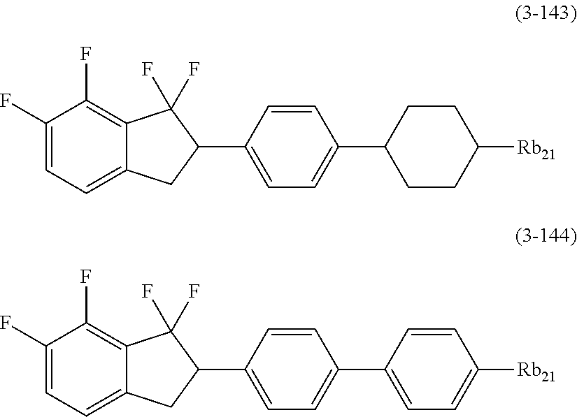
C1(F)=CC=C2C(=C1F)C(F)(F)C(C1=CC=C(C3CCC([Rb21])CC3)C=C1)C2.C1(F)=CC=C2C(=C1F)C(F)(F)C(C1=CC=C(C3=CC=C([Rb21])C=C3)C=C1)C2
